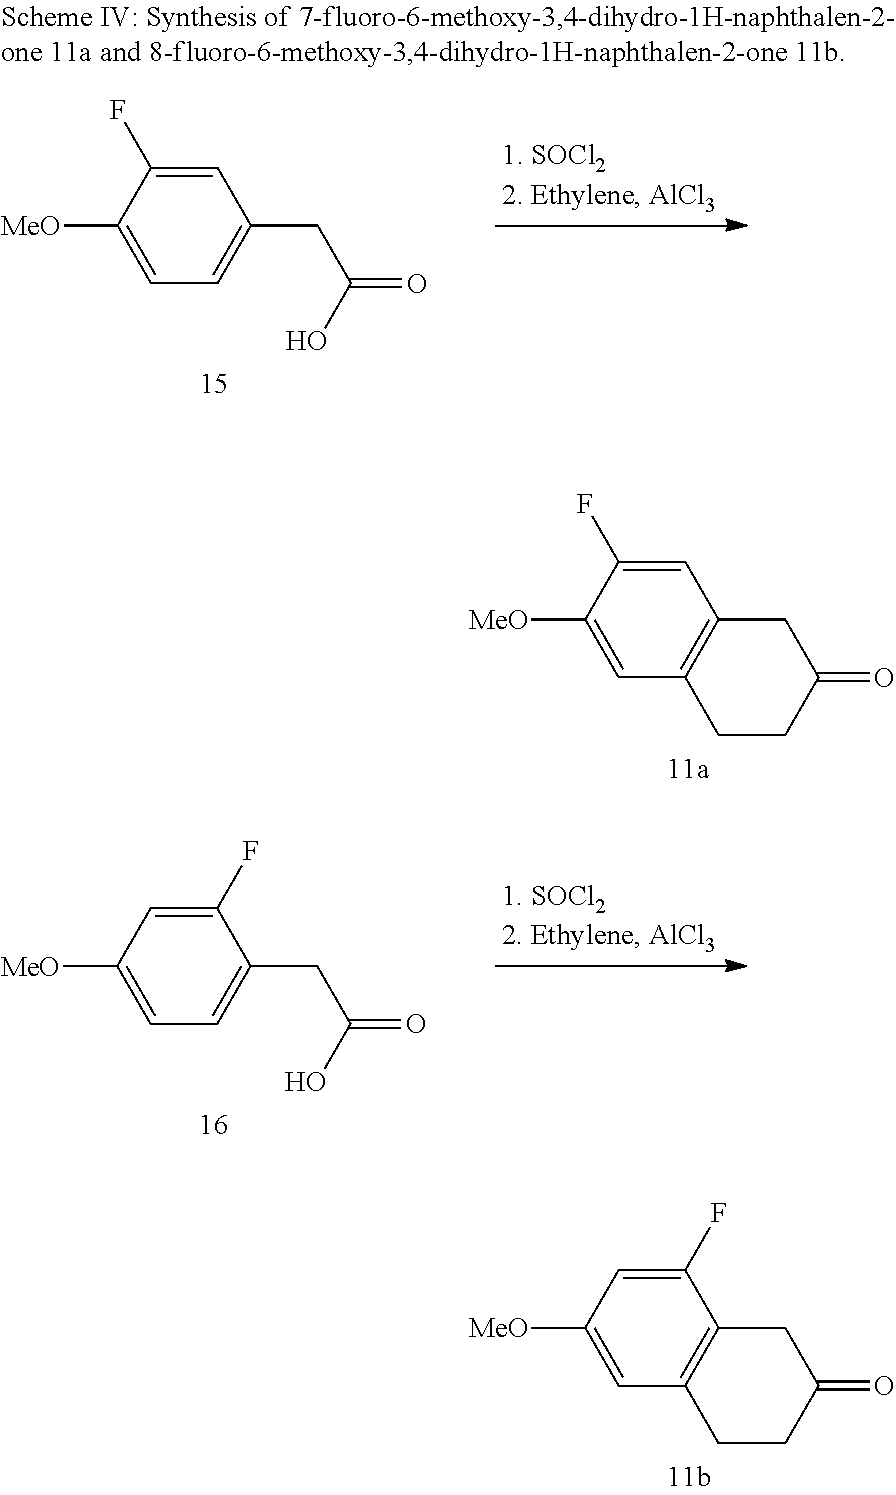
C1=C(F)C([MeO])=CC2=C1CC(=O)CC2.C1(F)=CC([MeO])=CC2=C1CC(=O)CC2.C1(F)=CC([MeO])=CC=C1CC(=O)O.C1=C(F)C([MeO])=CC=C1CC(=O)O
